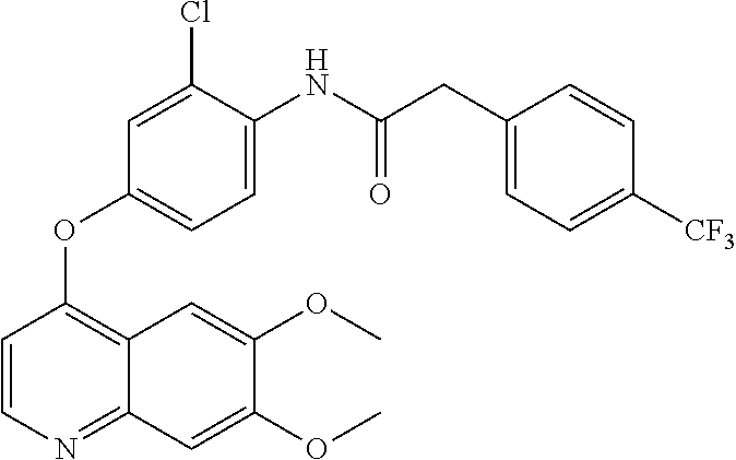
O(C)C1=CC2=NC=CC(OC3=CC=C(NC(CC4=CC=C([CF3])C=C4)=O)C(Cl)=C3)=C2C=C1OC
